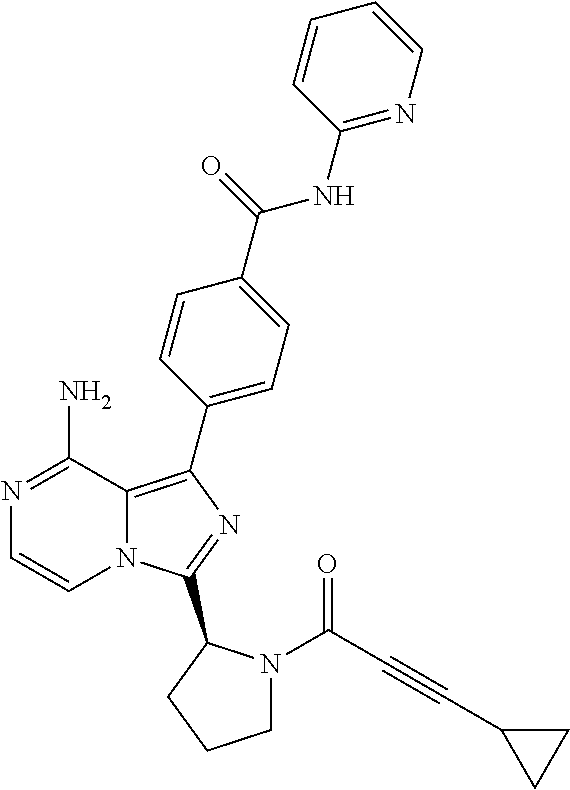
N12C(=C(C3=CC=C(C(NC4=NC=CC=C4)=O)C=C3)N=C1C1N(C(C#CC3CC3)=O)CCC1)C(N)=NC=C2
